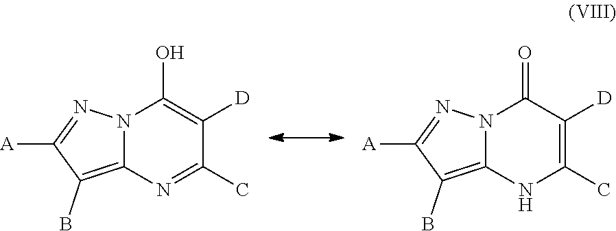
N12C(O)=C([D])C(C)=NC1=C(B)C([A])=N2.N12C(=O)C([D])=C(C)NC1=C(B)C([A])=N2
